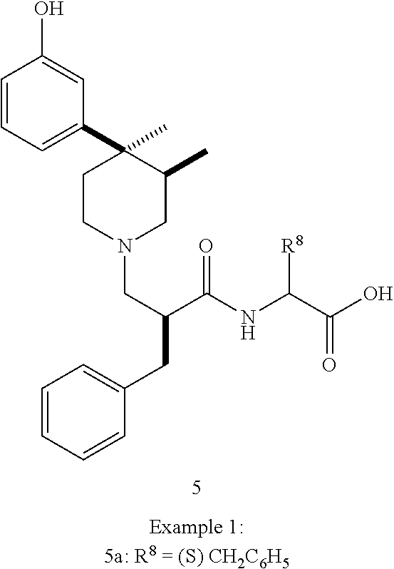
C1=CC=C(C2(C)CCN(CC(C(=O)NC(C(O)=O)[R8])CC3=CC=CC=C3)CC2C)C=C1O
